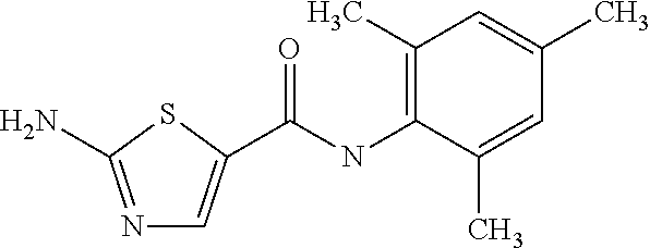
C1=C(C(NC2=C(C)C=C(C)C=C2C)=O)SC(N)=N1
